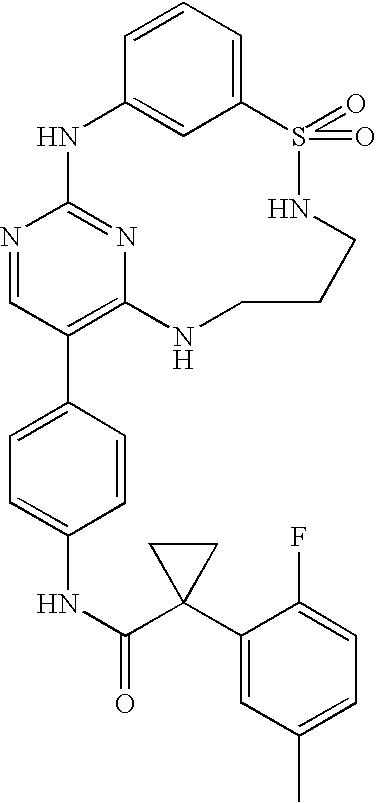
C12=CC=CC(=C1)NC1=NC(=C(C3=CC=C(NC(=O)C4(C5=CC(C)=CC=C5F)CC4)C=C3)C=N1)NCCCNS2(=O)=O
